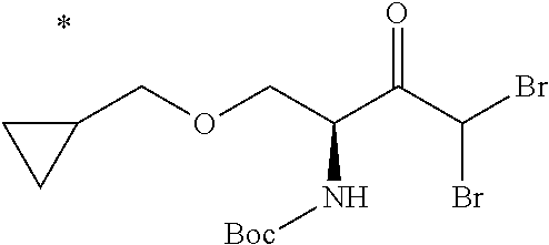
C1(COCC(C(C(Br)Br)=O)N[Boc])CC1
